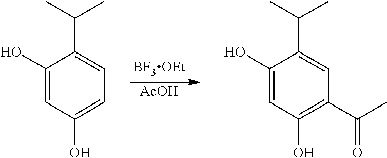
[AcOH].C1(O)=CC(O)=CC=C1C(C)C.C1(O)=CC(O)=C(C(C)=O)C=C1C(C)C
